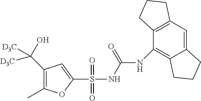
N(C(NS(C1=CC(C([D3C])([D3C])O)=C(C)O1)(=O)=O)=O)C1=C2C(=CC3=C1CCC3)CCC2
